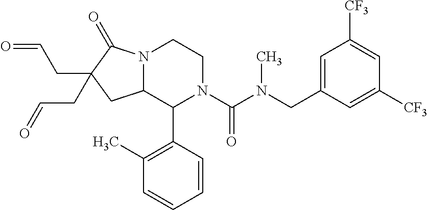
C1=C(CN(C(N2C(C3=C(C)C=CC=C3)C3N(CC2)C(=O)C(CC=O)(CC=O)C3)=O)C)C=C([CF3])C=C1[CF3]
